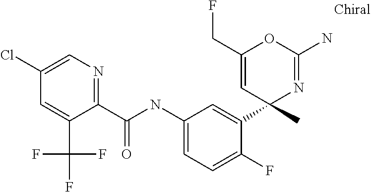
C1=C(Cl)C=C(C(F)(F)F)C(C(NC2=CC=C(F)C(C3(C)N=C(N)OC(CF)=C3)=C2)=O)=N1
